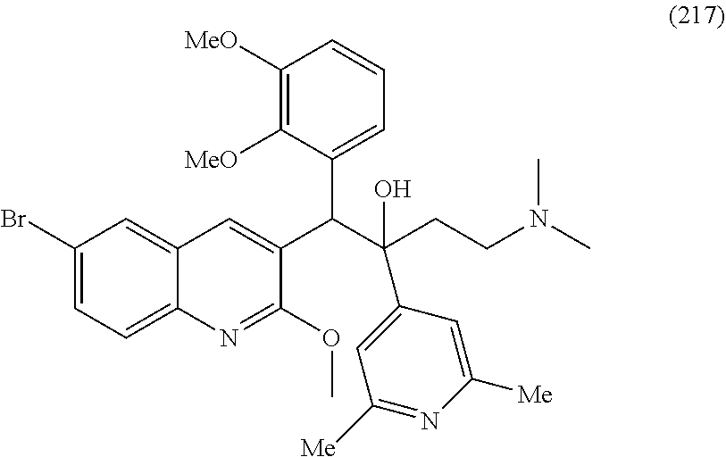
C1(Br)=CC=C2C(=C1)C=C(C(C(CCN(C)C)(C1=CC([Me])=NC([Me])=C1)O)C1=CC=CC([MeO])=C1[MeO])C(OC)=N2
